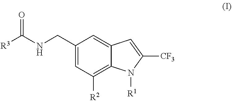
C1(CNC([R3])=O)=CC([R2])=C2C(=C1)C=C([CF3])N2[R1]
